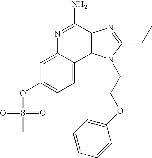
C1=C2C(=CC=C1OS(C)(=O)=O)C1=C(C(N)=N2)N=C(CC)N1CCOC1=CC=CC=C1
